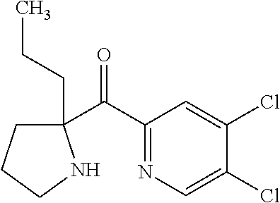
C1(C(C2=NC=C(Cl)C(Cl)=C2)=O)(CCC)CCCN1
